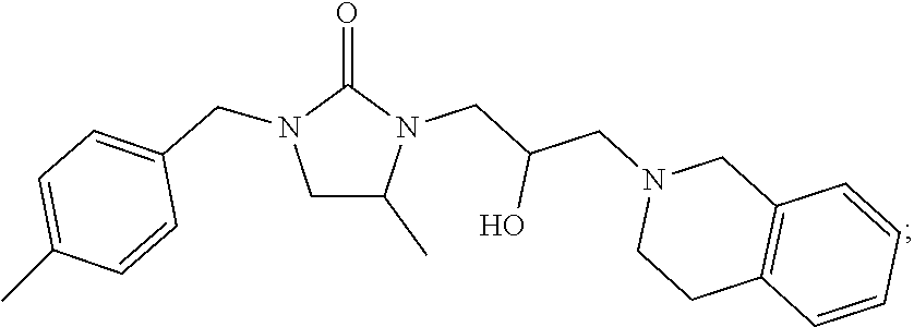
C12=C(C=CC=C1)CCN(CC(CN1C(=O)N(CC3=CC=C(C)C=C3)CC1C)O)C2
